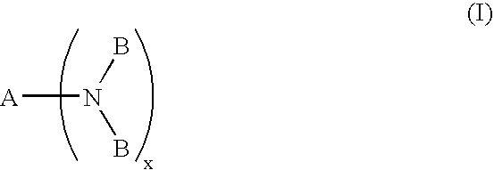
[A]N(B)B
